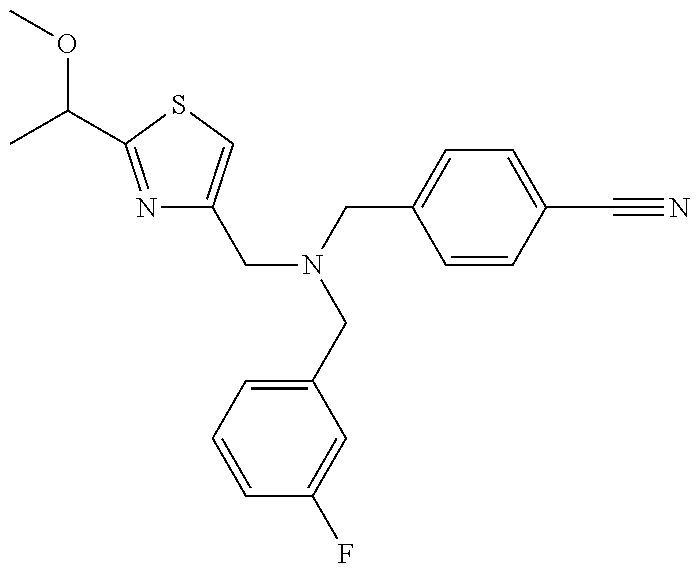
N1=C(C(OC)C)SC=C1CN(CC1=CC=C(C#N)C=C1)CC1=CC=CC(F)=C1
